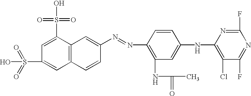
C12=C(C(S(O)(=O)=O)=CC(S(=O)(=O)O)=C1)C=C(N=NC1=C(NC(C)=O)C=C(NC3=C(Cl)C(F)=NC(F)=N3)C=C1)C=C2
